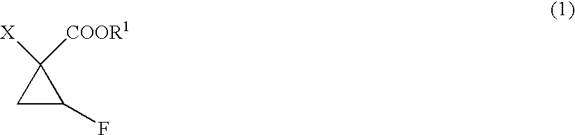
C1C(F)C1([X])[COOR1]
